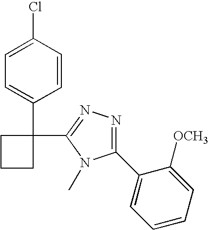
C1(Cl)=CC=C(C2(C3=NN=C(C4=CC=CC=C4[OCH3])N3C)CCC2)C=C1
